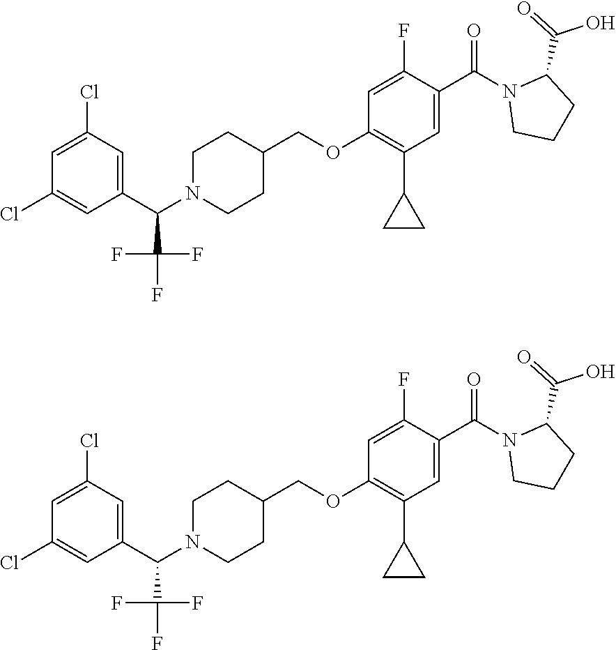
C(OC1=C(C2CC2)C=C(C(N2CCCC2C(=O)O)=O)C(F)=C1)C1CCN(C(C2=CC(Cl)=CC(Cl)=C2)C(F)(F)F)CC1.C(OC1=C(C2CC2)C=C(C(N2CCCC2C(=O)O)=O)C(F)=C1)C1CCN(C(C2=CC(Cl)=CC(Cl)=C2)C(F)(F)F)CC1
